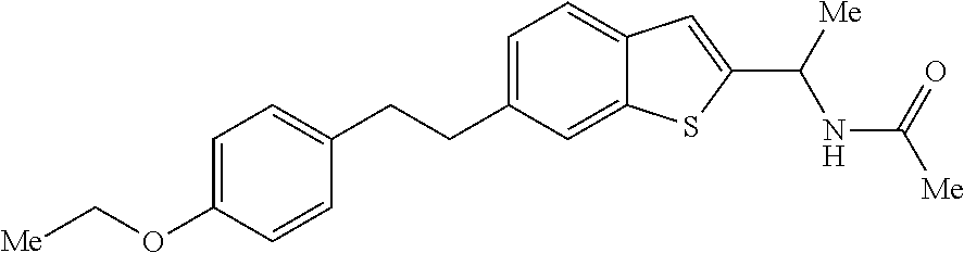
C1(CCC2=CC=C(OC[Me])C=C2)=CC=C2C(=C1)SC(C([Me])NC(=O)[Me])=C2
